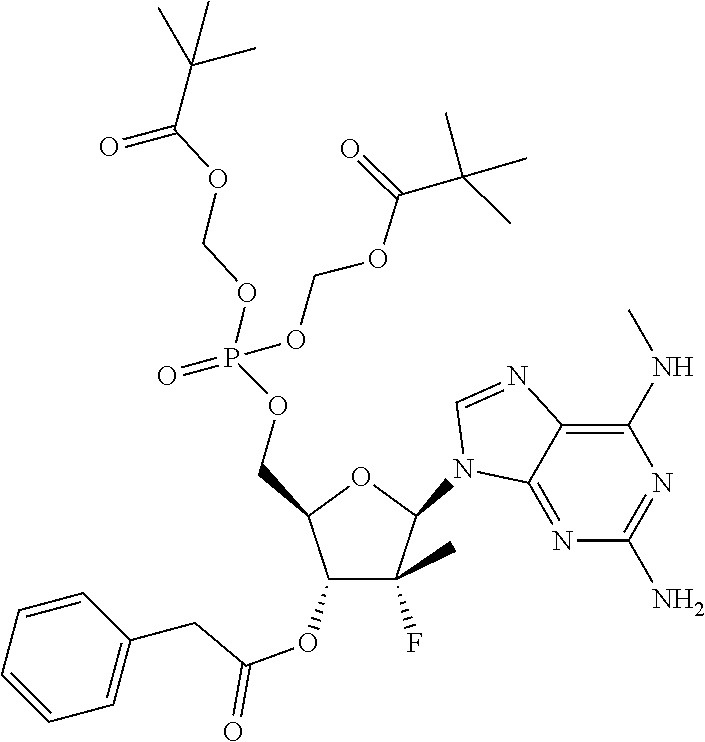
C1(N2C3=NC(N)=NC(NC)=C3N=C2)C(F)(C)C(OC(CC2=CC=CC=C2)=O)C(COP(OCOC(=O)C(C)(C)C)(=O)OCOC(=O)C(C)(C)C)O1
